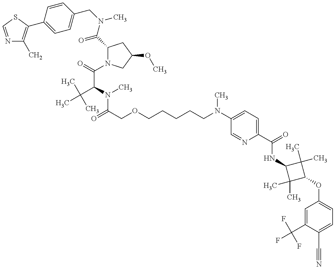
N1=CSC(C2=CC=C(CN(C)C(C3N(C(=O)C(N(C(=O)COCCCCCN(C)C4=CC=C(C(NC5C(C)(C)C(OC6=CC=C(C#N)C(C(F)(F)F)=C6)C5(C)C)=O)N=C4)C)C(C)(C)C)CC(OC)C3)=O)C=C2)=C1C
